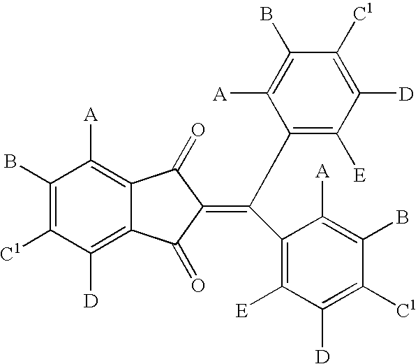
C1(B)=C([C1])C([D])=C2C(=C1[A])C(=O)C(=C(C1=C([E])C([D])=C([C1])C(B)=C1[A])C1=C([E])C([D])=C([C1])C(B)=C1[A])C2=O
